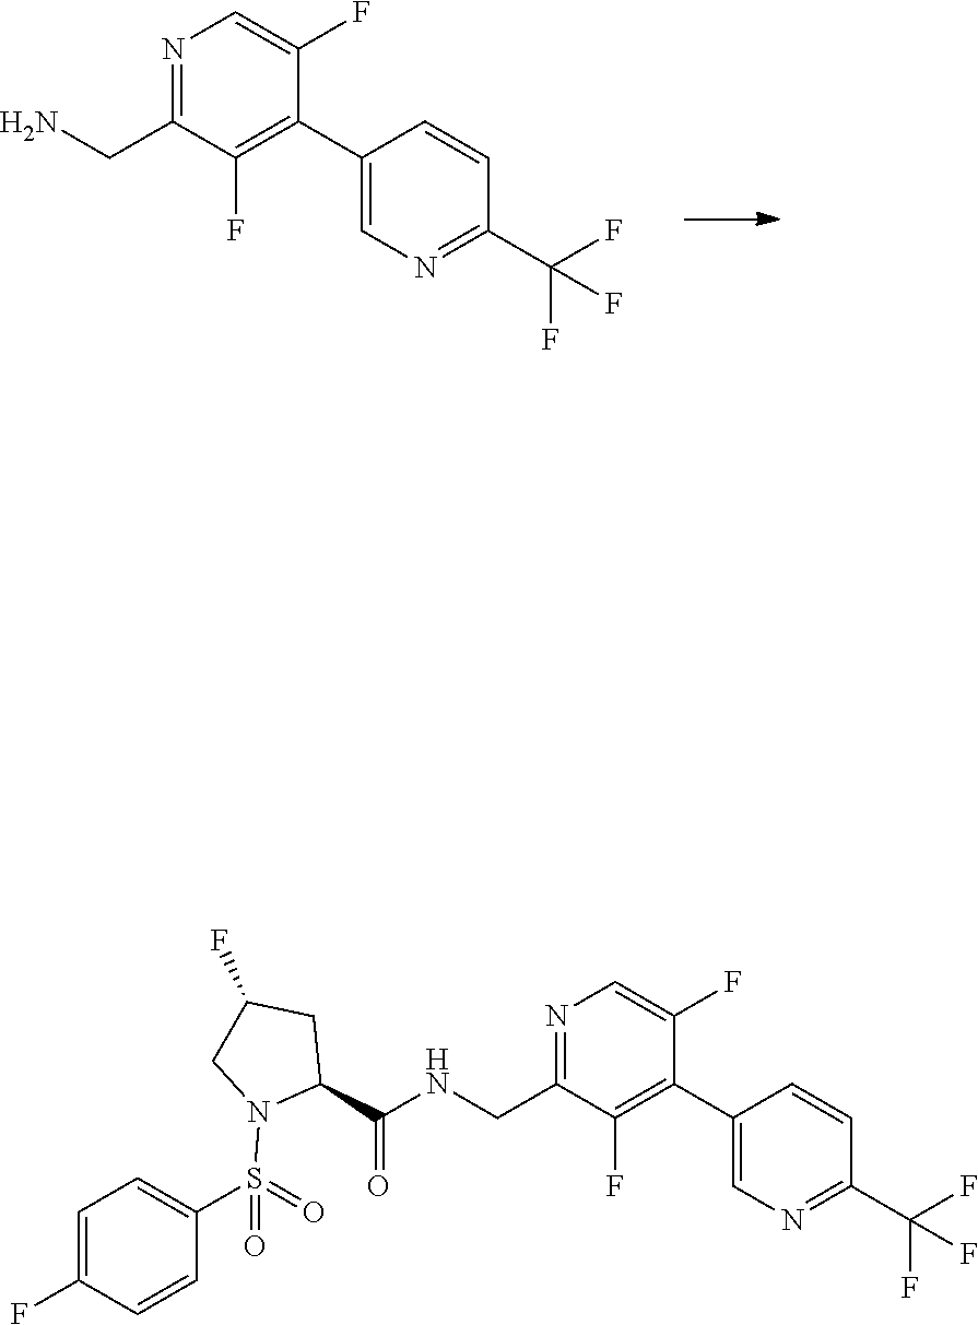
N1=C(CN)C(F)=C(C2=CN=C(C(F)(F)F)C=C2)C(F)=C1.C(C1CC(F)CN1S(=O)(=O)C1=CC=C(F)C=C1)(=O)NCC1=NC=C(F)C(C2=CN=C(C(F)(F)F)C=C2)=C1F
